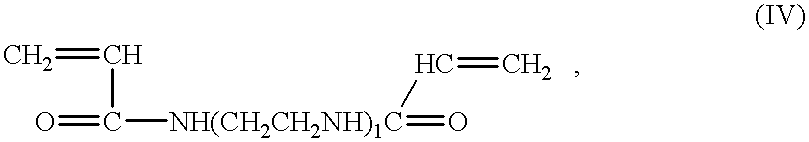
O=C([NH(CH2CH2NH)1C](=O)C=[CH2   ])C=C
